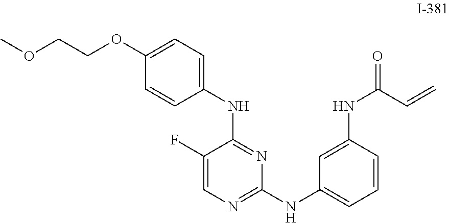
N(C1=NC(NC2=CC=CC(NC(C=C)=O)=C2)=NC=C1F)C1=CC=C(OCCOC)C=C1
